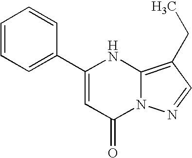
C12=C(CC)C=NN1C(=O)C=C(C1=CC=CC=C1)N2
